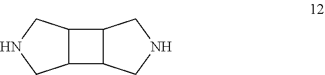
C12C(C3C1CNC3)CNC2
